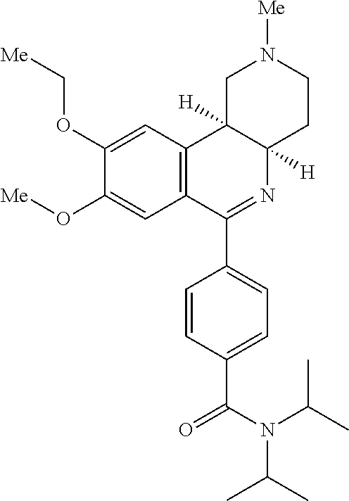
C1C2([H])C([H])(CCN1[Me])N=C(C1=CC=C(C(N(C(C)C)C(C)C)=O)C=C1)C1=C2C=C(OC[Me])C(O[Me])=C1
